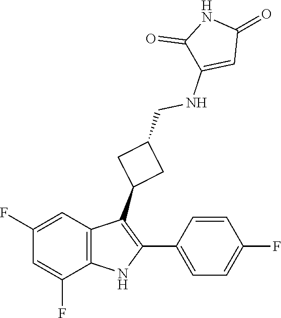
C1(C2=C(C3CC(CNC4=CC(=O)NC4=O)C3)C3=C(N2)C(F)=CC(F)=C3)=CC=C(F)C=C1
